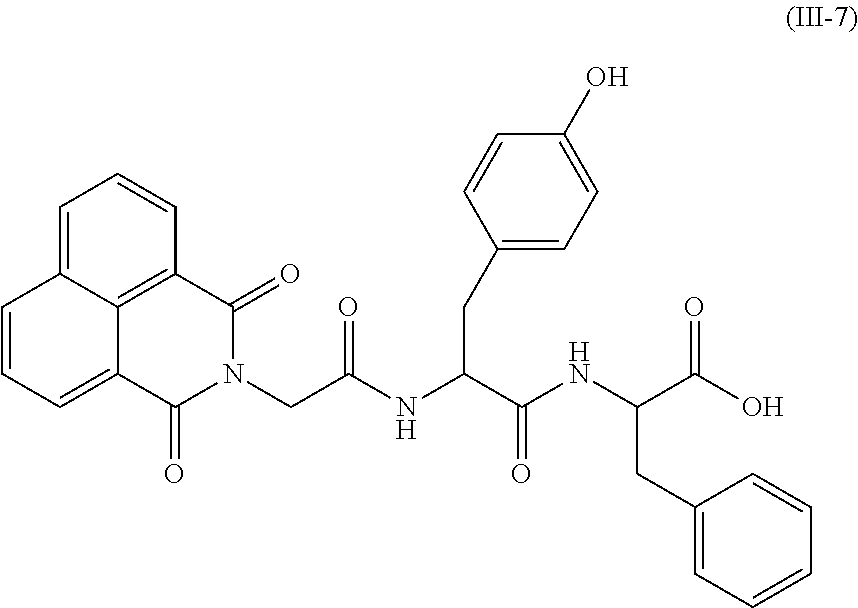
C1=C2C3=C(C=C1)C(=O)N(CC(NC(C(NC(C(O)=O)CC1=CC=CC=C1)=O)CC1=CC=C(O)C=C1)=O)C(=O)C3=CC=C2
